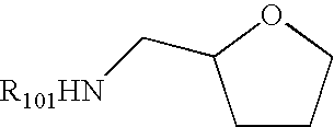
C1CCOC1C[R101HN]
